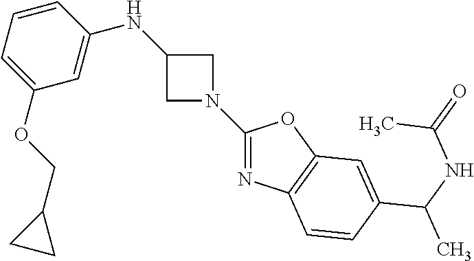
C1(N2CC(NC3=CC(OCC4CC4)=CC=C3)C2)=NC2=C(O1)C=C(C(NC(=O)C)C)C=C2
